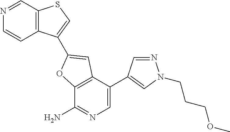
N1=CC2=C(C=C1)C(C1=CC3=C(C(N)=NC=C3C3=CN(CCCOC)N=C3)O1)=CS2
